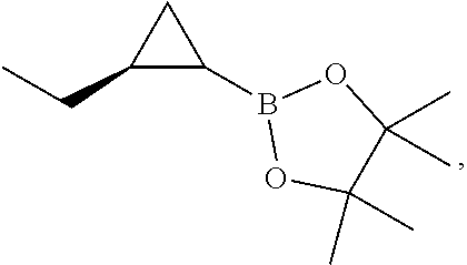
C1(B2OC(C)(C)C(C)(C)O2)CC1CC
